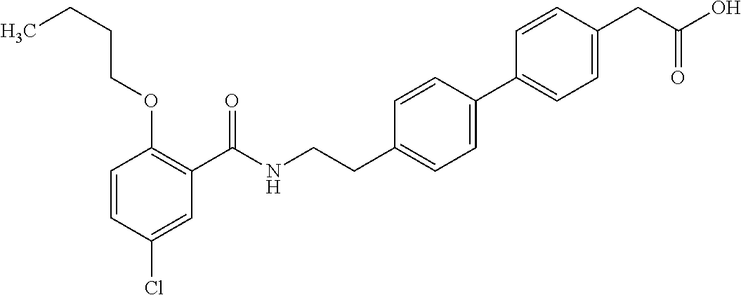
C1=CC(Cl)=CC(C(NCCC2=CC=C(C3=CC=C(CC(O)=O)C=C3)C=C2)=O)=C1OCCCC
